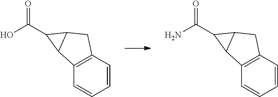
C1=CC=CC2=C1C1C(C2)C1C(O)=O.C1=CC=CC2=C1C1C(C2)C1C(N)=O
